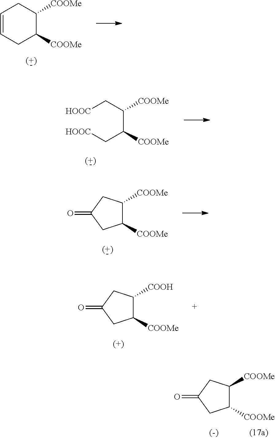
C1=CCC([COOMe])C([COOMe])C1.[HOOC]CC(C(C[HOOC])[COOMe])[COOMe].C1([COOMe])C([COOMe])CC(=O)C1.C1([COOH])C([COOMe])CC(=O)C1.C1([COOMe])C([COOMe])CC(=O)C1
